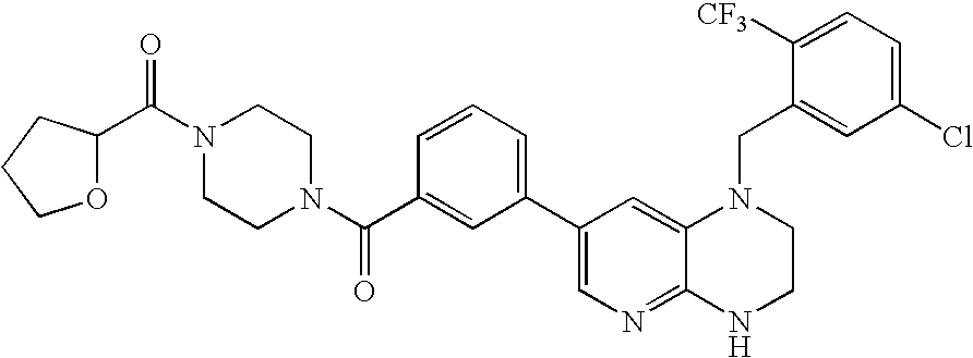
C1CN(C(C2=CC(C3=CN=C4C(=C3)N(CC3=CC(Cl)=CC=C3[CF3])CCN4)=CC=C2)=O)CCN1C(C1OCCC1)=O
